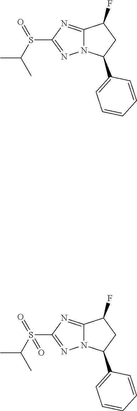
C1(S(C(C)C)=O)=NN2C(=N1)C(F)CC2C1=CC=CC=C1.C1(S(C(C)C)(=O)=O)=NN2C(=N1)C(F)CC2C1=CC=CC=C1
